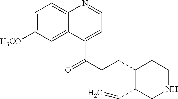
C1=C([H3CO])C=C2C(=C1)N=CC=C2C(CCC1C(C=C)CNCC1)=O
